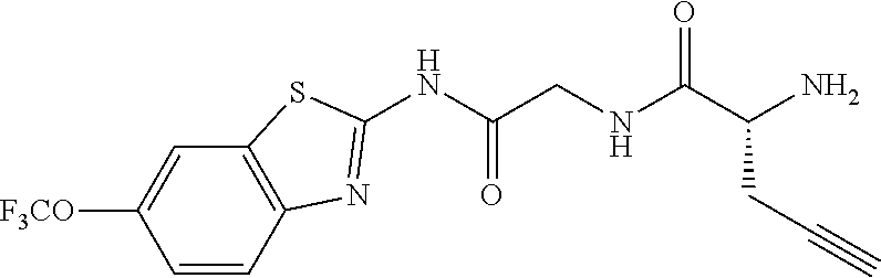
C1=CC2=C(C=C1[F3CO])SC(NC(CNC(C(N)CC#C)=O)=O)=N2
